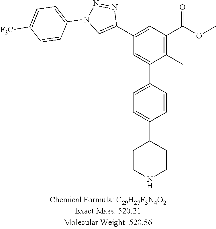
C1(C2=CN(C3=CC=C([F3C])C=C3)N=N2)=CC(C(OC)=O)=C(C)C(C2=CC=C(C3CCNCC3)C=C2)=C1
